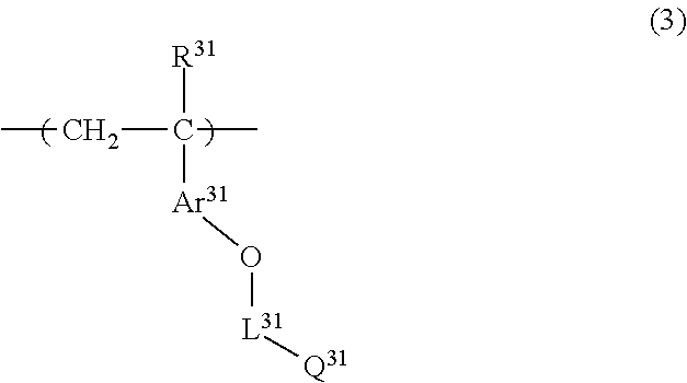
O([Ar31]C([R31])(C)CC)[L31][Q31]
